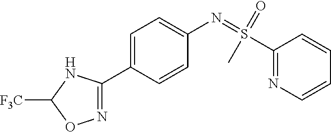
N1=C(C2=CC=C(N=S(=O)(C)C3=NC=CC=C3)C=C2)NC([F3C])O1
